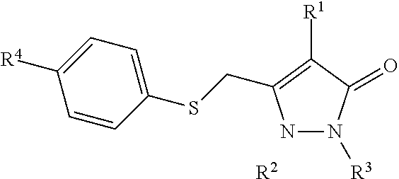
[R2].N1N([R3])C(=O)C([R1])=C1CSC1=CC=C([R4])C=C1
